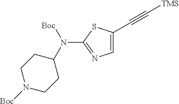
C1=C(C#C[TMS])SC(N([Boc])C2CCN([Boc])CC2)=N1
